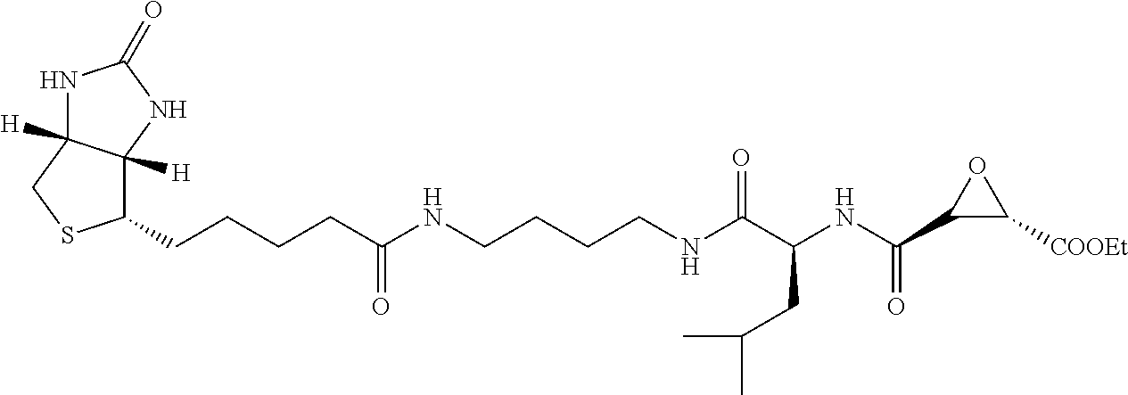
C1(CCCCC(NCCCCNC(C(NC(C2C([COOEt])O2)=O)CC(C)C)=O)=O)C2([H])C([H])(CS1)NC(=O)N2
